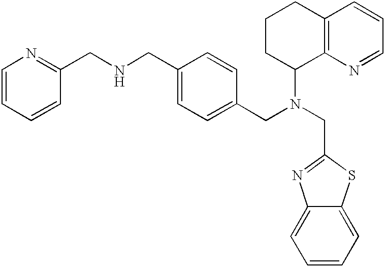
C1=C2C(=CC=C1)N=C(CN(CC1=CC=C(CNCC3=NC=CC=C3)C=C1)C1CCCC3=C1N=CC=C3)S2
